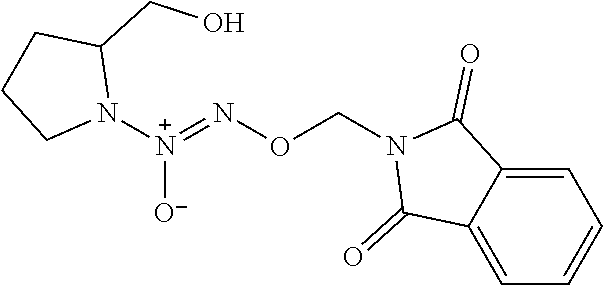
[N+](=NOCN1C(=O)C2=CC=CC=C2C1=O)(N1C(CO)CCC1)[O-]
